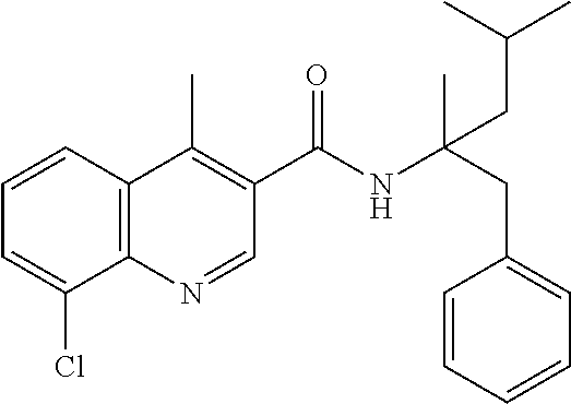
C1=CC2=C(C(Cl)=C1)N=CC(C(NC(CC1=CC=CC=C1)(C)CC(C)C)=O)=C2C
